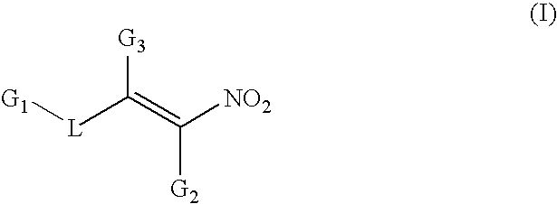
[G1][L]C(=C([NO2])[G2])[G3]
